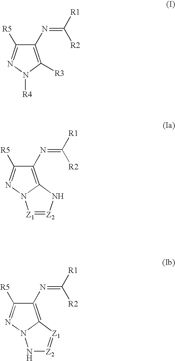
C1(N=C([R1])[R2])=C2N(N=C1[R5])[Z1]=[Z2]N2.C1(N=C([R1])[R2])=C2N(N=C1[R5])N[Z2]=[Z1]2.C1(N=C([R1])[R2])=C([R3])N([R4])N=C1[R5]
